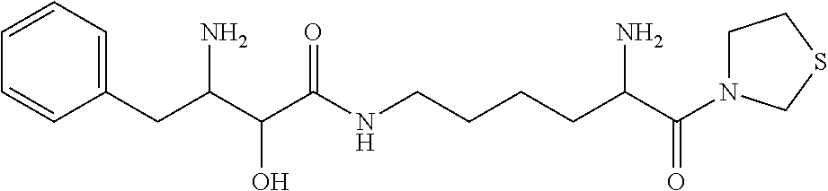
C1(CC(C(C(NCCCCC(C(=O)N2CCSC2)N)=O)O)N)=CC=CC=C1
